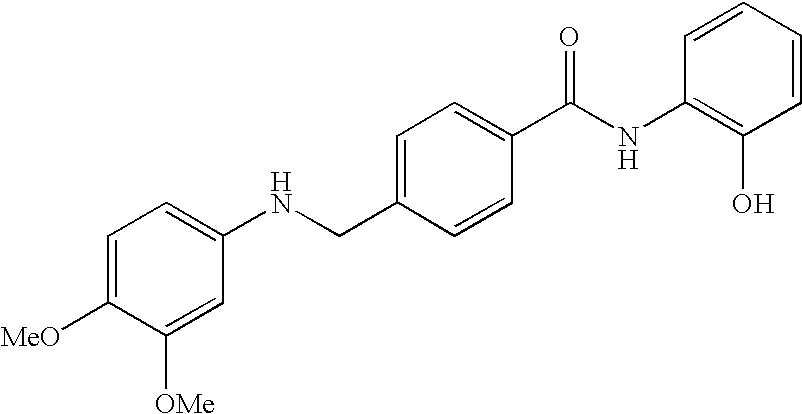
C1=C([MeO])C([OMe])=CC(NCC2=CC=C(C(NC3=C(O)C=CC=C3)=O)C=C2)=C1
